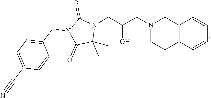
C12=C(C=CC=C1)CCN(CC(CN1C(=O)N(CC3=CC=C(C#N)C=C3)C(=O)C1(C)C)O)C2
